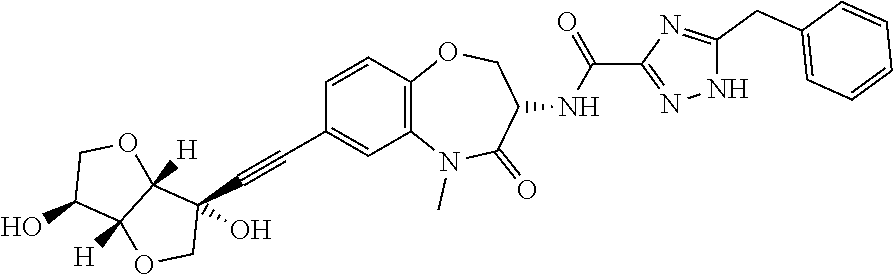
C1=CC2=C(C=C1C#CC1(O)C3([H])C([H])(OC1)C(O)CO3)N(C)C(=O)C(NC(=O)C1=NNC(CC3=CC=CC=C3)=N1)CO2
